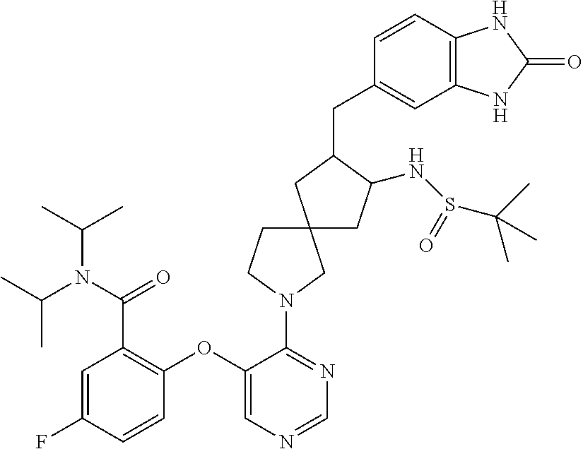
C1(OC2=CN=CN=C2N2CC3(CC2)CC(NS(C(C)(C)C)=O)C(CC2=CC4=C(C=C2)NC(=O)N4)C3)=C(C(N(C(C)C)C(C)C)=O)C=C(F)C=C1
